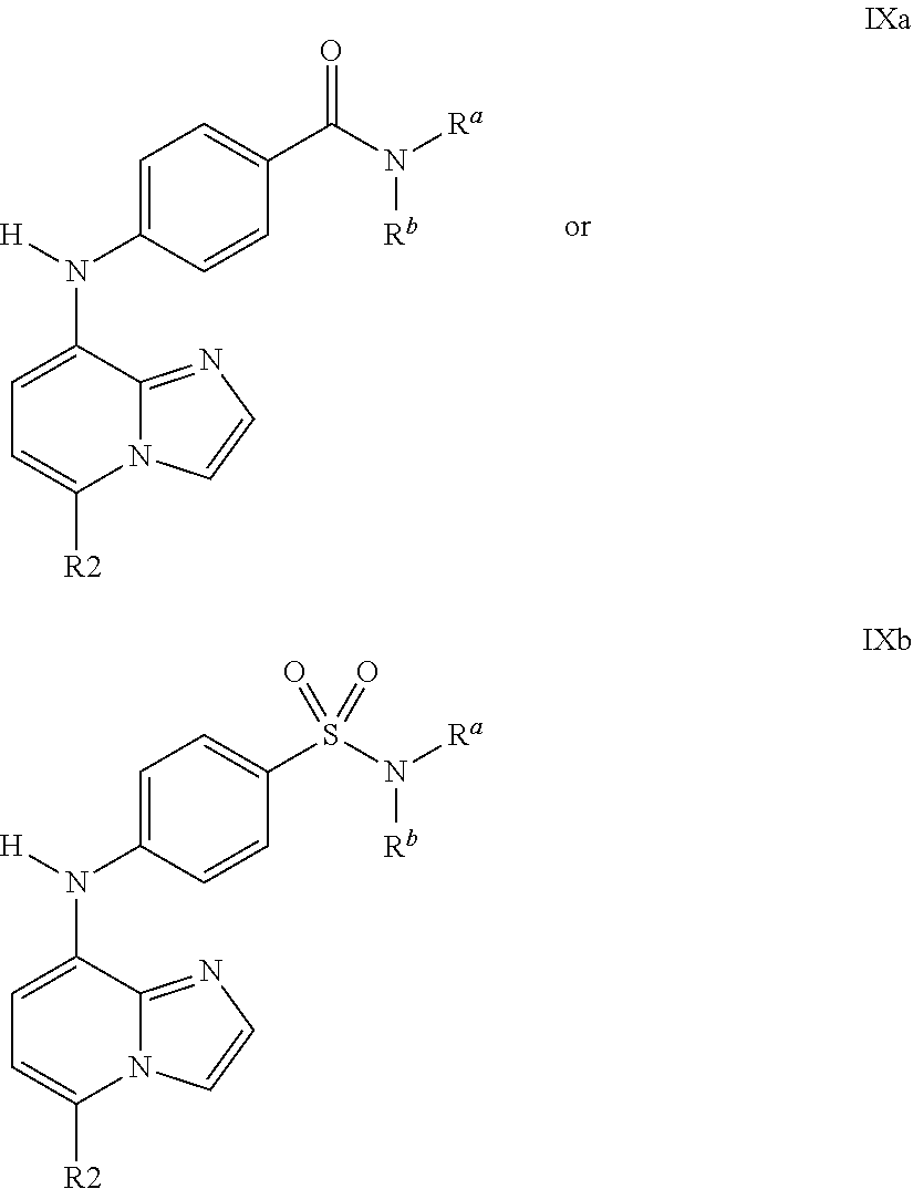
C1=C(N([H])C2=CC=C([R2])N3C2=NC=C3)C=CC(C(N([Ra])[Rb])=O)=C1.C1=C(N([H])C2=CC=C([R2])N3C2=NC=C3)C=CC(S(N([Ra])[Rb])(=O)=O)=C1
